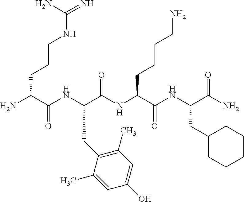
NC(C(NC(C(NC(C(NC(C(N)=O)CC1CCCCC1)=O)CCCCN)=O)CC1=C(C)C=C(O)C=C1C)=O)CCCNC(=N)N
